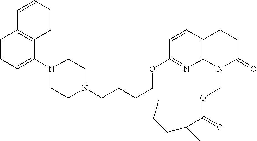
C1=CC=C(N2CCN(CCCCOC3=NC4=C(C=C3)CCC(=O)N4COC(=O)C(CCC)C)CC2)C2=C1C=CC=C2
